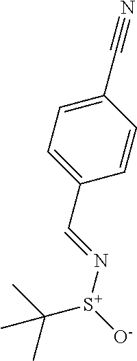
C1=CC(C=N[S+]([O-])C(C)(C)C)=CC=C1C#N
